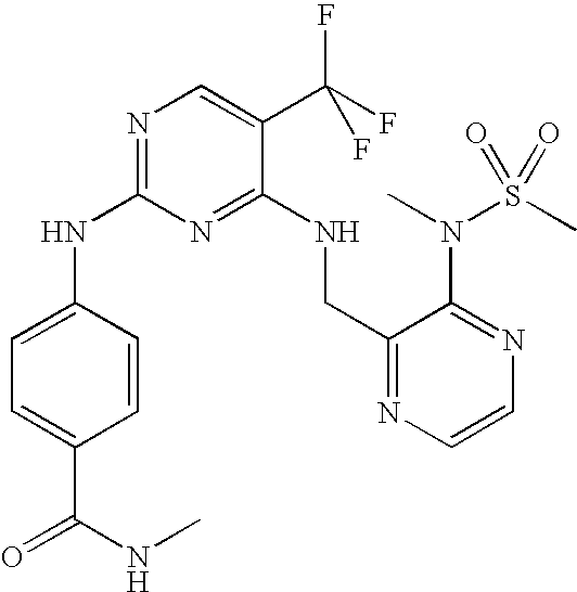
C1(NC2=CC=C(C(=O)NC)C=C2)=NC=C(C(F)(F)F)C(NCC2=NC=CN=C2N(C)S(C)(=O)=O)=N1
